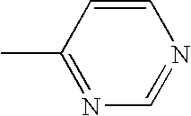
CC1=NC=NC=C1
